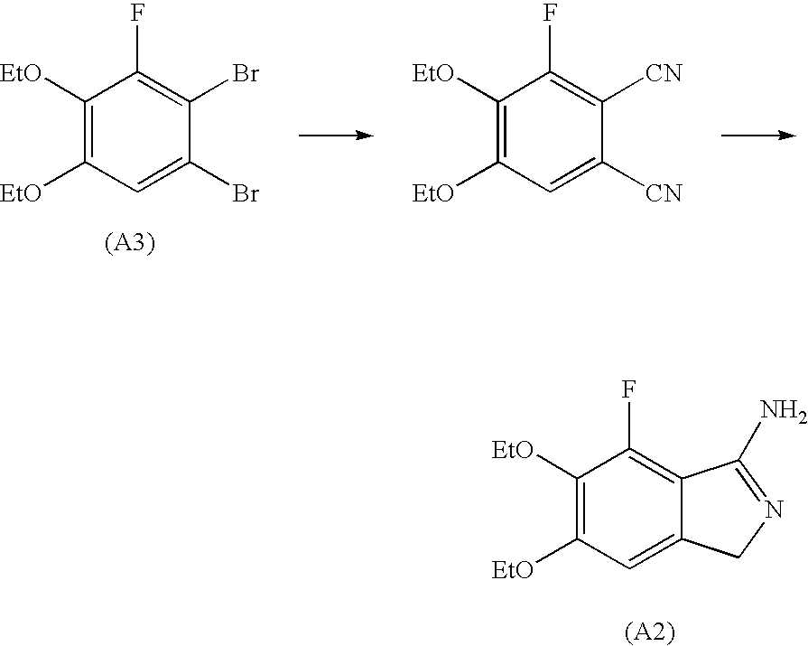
C1([EtO])=C([EtO])C=C(Br)C(Br)=C1F.C1([EtO])=C([EtO])C=C([CN])C([CN])=C1F.C1([EtO])=C([EtO])C=C2C(=C1F)C(N)=NC2
